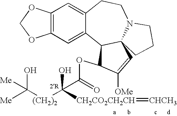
C12=C(C=C3C(=C1)CCN1C4(C3C(OC(=O)C([(CH2)2]C([Me])(O)[Me])(O)[CH2CO2CH2CH]=[CHCH3])C([OMe])=C4)CCC1)OCO2
